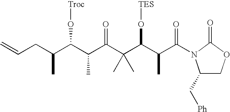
C=CCC(C(C(C(C(C(C(C(=O)N1C(C[Ph])COC1=O)C)O[TES])(C)C)=O)C)O[Troc])C
